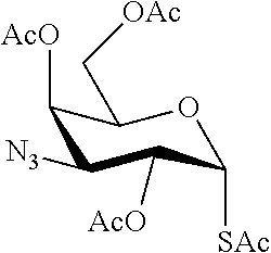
[AcO]C1C([SAc])OC(C[OAc])C([AcO])C1[N3]
